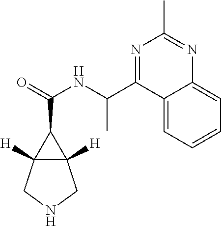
C12([H])C([H])(CNC1)C2C(=O)NC(C1=NC(C)=NC2=CC=CC=C12)C
